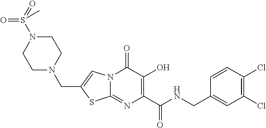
C1(Cl)=C(Cl)C=CC(CNC(C2=C(O)C(=O)N3C(=N2)SC(CN2CCN(S(=O)(=O)C)CC2)=C3)=O)=C1
